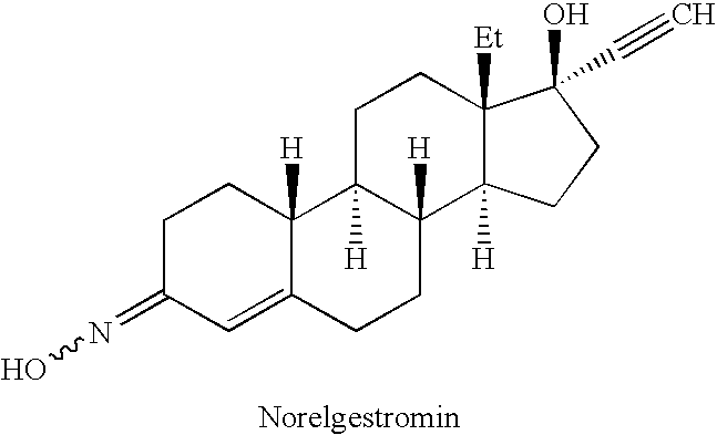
C1C(=NO)C=C2C([H])(C1)C1([H])C([H])(CC2)C2([H])C([Et])(CC1)C(C#C)(O)CC2
